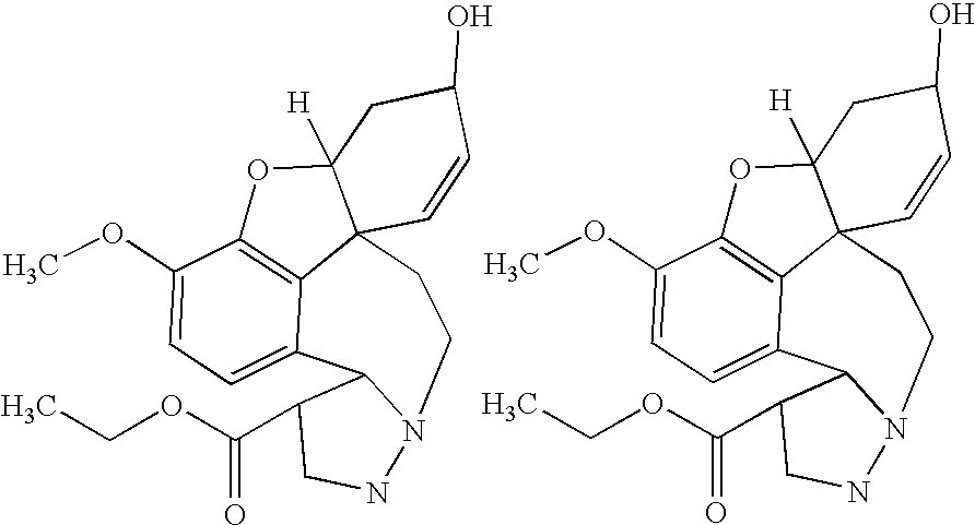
C12=C3C(OC)=CC=C1C1C(C(OCC)=O)CNN1CCC21C([H])(O3)CC(O)C=C1.C12=C3C(OC)=CC=C1C1C(C(OCC)=O)CNN1CCC21C([H])(O3)CC(O)C=C1
